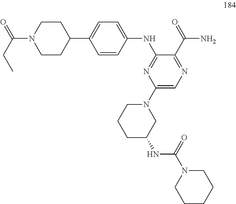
C1=CC(NC2=NC(N3CCCC(NC(N4CCCCC4)=O)C3)=CN=C2C(=O)N)=CC=C1C1CCN(C(CC)=O)CC1
